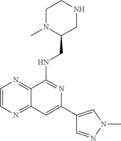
C1N(C)C(CNC2=NC(C3=CN(C)N=C3)=CC3=NC=CN=C23)CNC1
